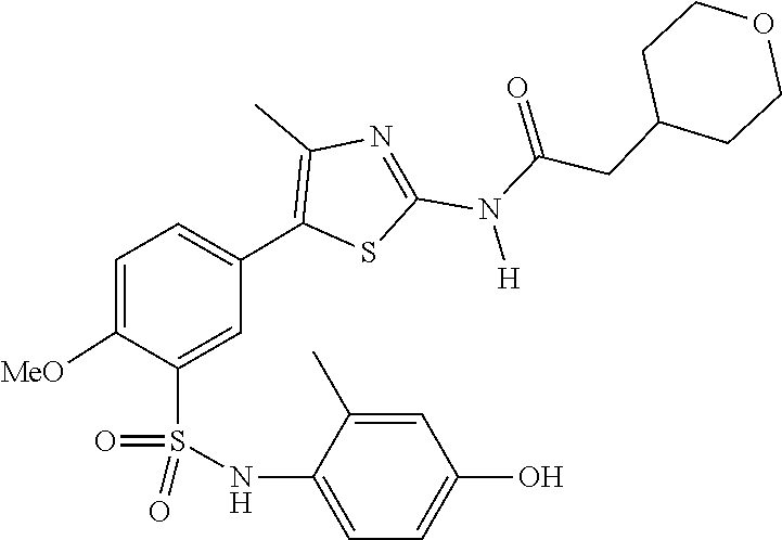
O=C(N(C1=NC(C)=C(C2=CC=C([MeO])C(S(=O)(NC3=CC=C(O)C=C3C)=O)=C2)S1)[H])CC1CCOCC1
